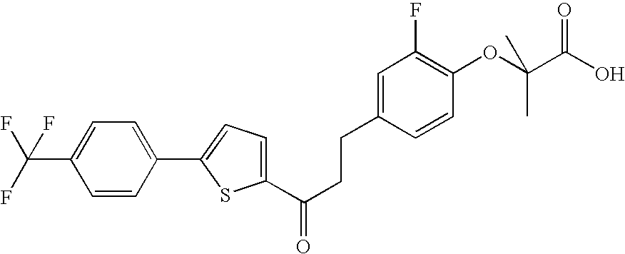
C1(C(CCC2=CC(F)=C(OC(C(O)=O)(C)C)C=C2)=O)=CC=C(C2=CC=C(C(F)(F)F)C=C2)S1
